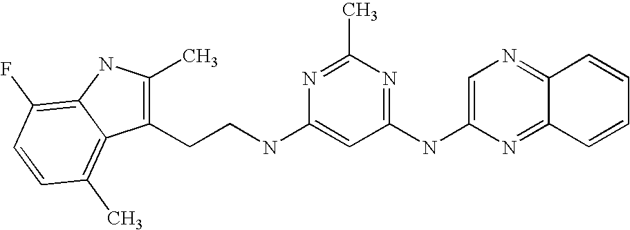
C1(NC2=NC(C)=NC(NCCC3=C(C)NC4=C(F)C=CC(C)=C34)=C2)=CN=C2C(=N1)C=CC=C2
